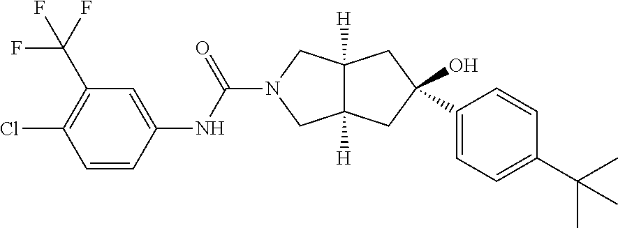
C1(C2=CC=C(C(C)(C)C)C=C2)(O)CC2([H])C([H])(CN(C(NC3=CC(C(F)(F)F)=C(Cl)C=C3)=O)C2)C1
